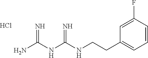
C(CC1=CC=CC(F)=C1)NC(NC(N)=N)=N.Cl
